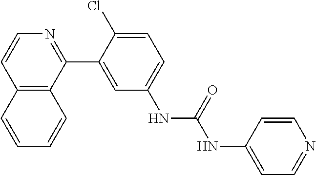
C12=C(C(C3=CC(NC(=O)NC4=CC=NC=C4)=CC=C3Cl)=NC=C1)C=CC=C2
